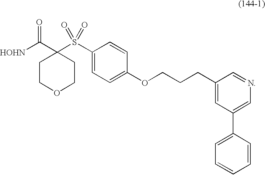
[HOHN]C(C1(S(C2=CC=C(OCCCC3=CC(C4=CC=CC=C4)=CN=C3)C=C2)(=O)=O)CCOCC1)=O
